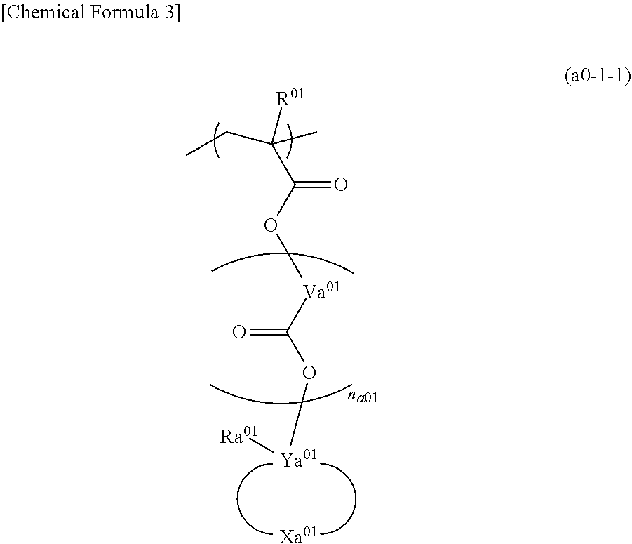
[R01]C(C)(CC)C(=O)O[Va01]C(=O)O[Ya01][Ra01].[Xa01]
